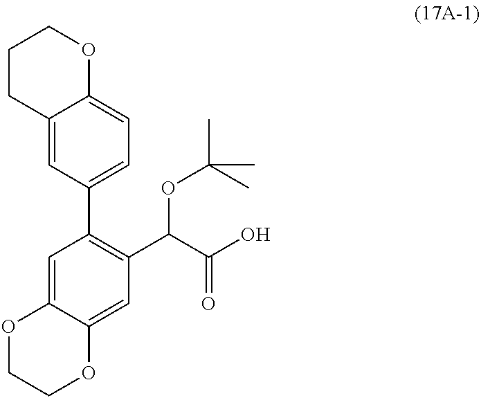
C12=CC(C3=C(C(C(O)=O)OC(C)(C)C)C=C4C(=C3)OCCO4)=CC=C1OCCC2
